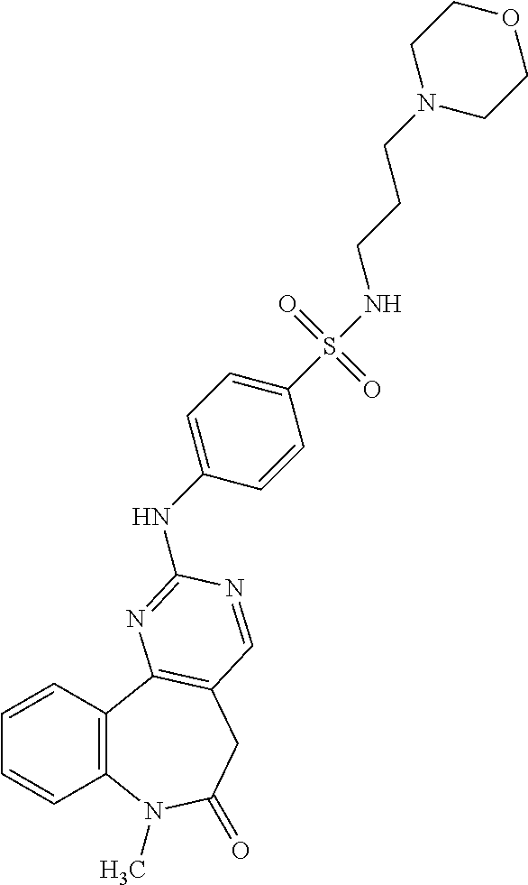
C1=CC2=C(C=C1)C1=C(CC(=O)N2C)C=NC(NC2=CC=C(S(=O)(=O)NCCCN3CCOCC3)C=C2)=N1
